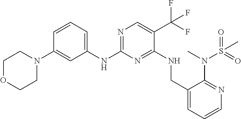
N1=C(NC2=CC=CC(N3CCOCC3)=C2)N=C(NCC2=CC=CN=C2N(C)S(=O)(=O)C)C(C(F)(F)F)=C1
